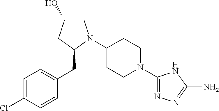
ClC1=CC=C(CC2N(C3CCN(C4=NN=C(N)N4)CC3)CC(O)C2)C=C1
